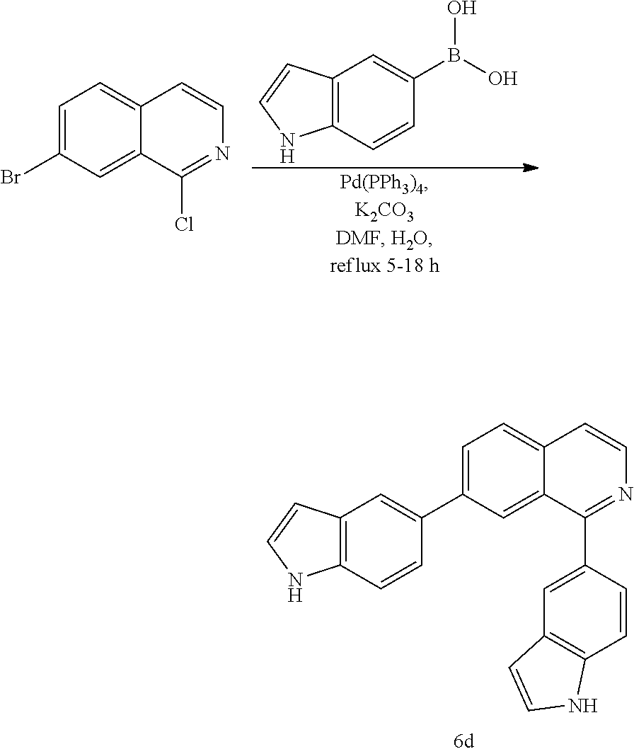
C1=C(C2=CC3=C(C=C2)NC=C3)C=C2C(=C1)C=CN=C2C1=CC2=C(C=C1)NC=C2.C1=C(Br)C=C2C(=C1)C=CN=C2Cl.OB(O)C1=CC2=C(C=C1)NC=C2
